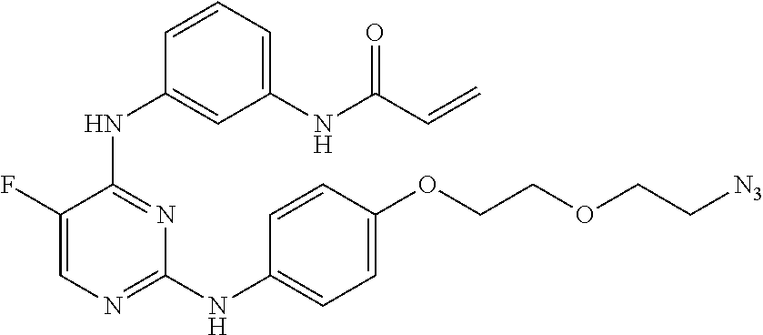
N(C1=NC=C(F)C(NC2=CC(NC(C=C)=O)=CC=C2)=N1)C1=CC=C(OCCOCC[N3])C=C1
